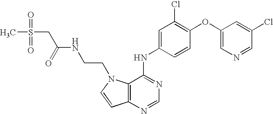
C(NCCN1C2=C(C=C1)N=CN=C2NC1=CC(Cl)=C(OC2=CN=CC(Cl)=C2)C=C1)(=O)CS(=O)(=O)C
